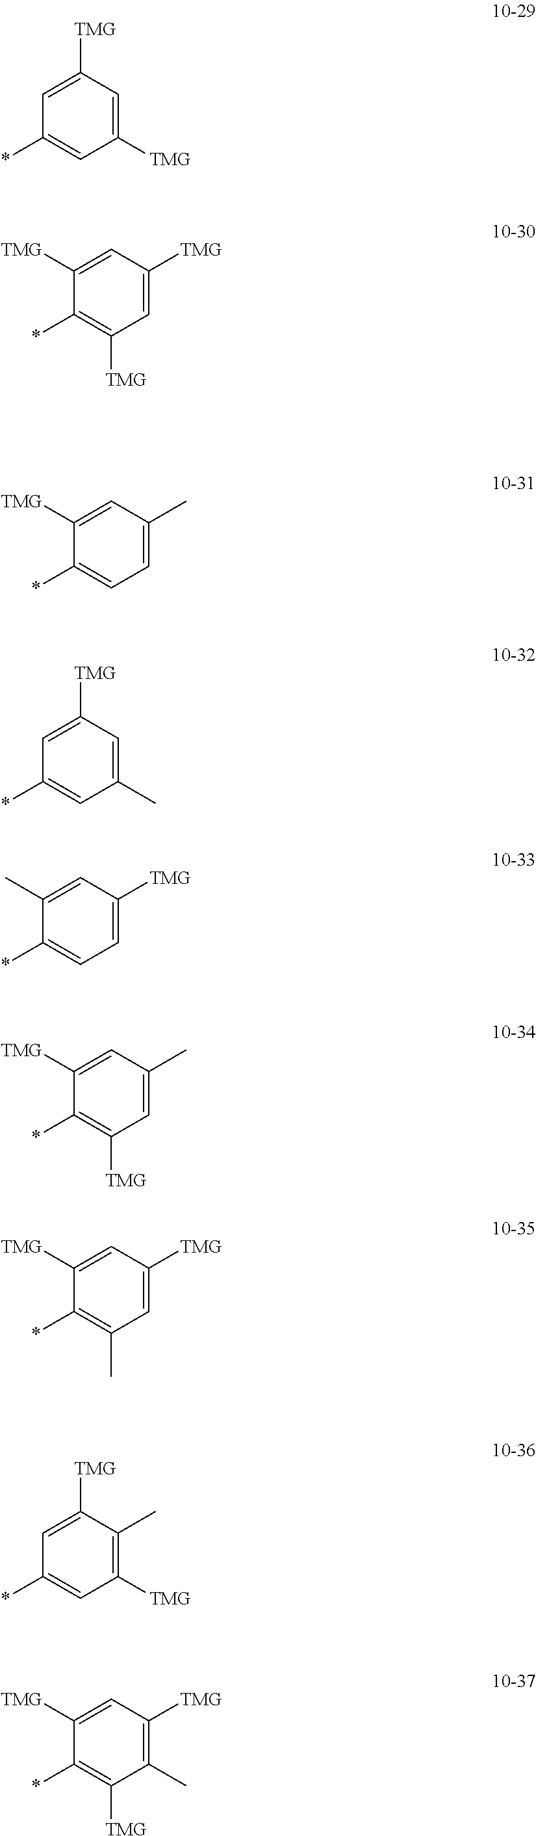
C1(*)=CC([TMG])=CC([TMG])=C1.C1(*)=C([TMG])C=C([TMG])C=C1[TMG].C1(*)=CC=C(C)C=C1[TMG].C1(*)=CC(C)=CC([TMG])=C1.C1(*)=CC=C([TMG])C=C1C.C1(*)=C([TMG])C=C(C)C=C1[TMG].C1(*)=C(C)C=C([TMG])C=C1[TMG].C1(*)=CC([TMG])=C(C)C([TMG])=C1.C1(*)=C([TMG])C(C)=C([TMG])C=C1[TMG]
